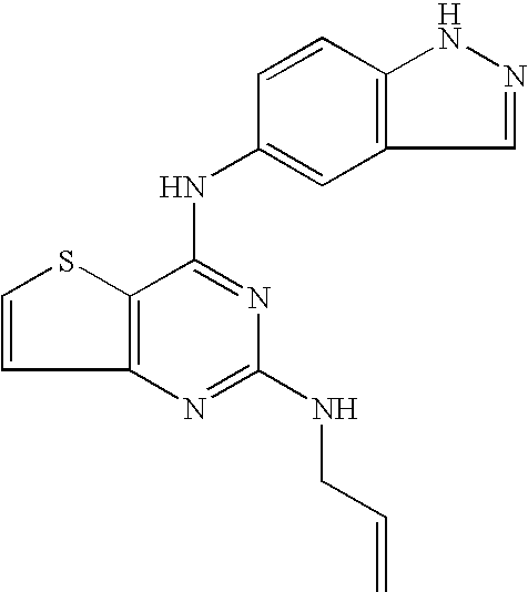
C12=C(C(NC3=CC4=C(C=C3)NN=C4)=NC(NCC=C)=N1)SC=C2
